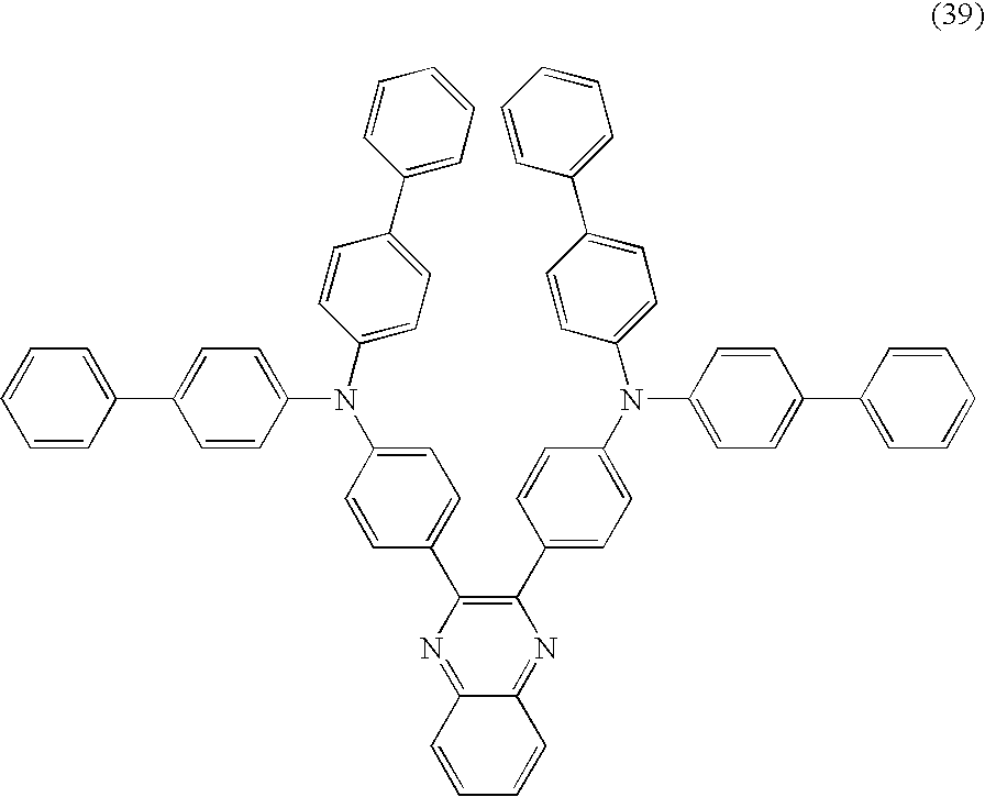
C12=NC(C3=CC=C(N(C4=CC=C(C5=CC=CC=C5)C=C4)C4=CC=C(C5=CC=CC=C5)C=C4)C=C3)=C(C3=CC=C(N(C4=CC=C(C5=CC=CC=C5)C=C4)C4=CC=C(C5=CC=CC=C5)C=C4)C=C3)N=C1C=CC=C2
